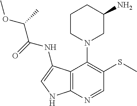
C1CN(C2=C(SC)C=NC3=C2C(NC(=O)C(OC)C)=CN3)CC(N)C1
